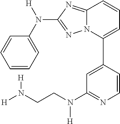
C1=CC=C(N([H])C2=NN3C(=N2)C=CC=C3C2=CC(N(CCN([H])[H])[H])=NC=C2)C=C1
